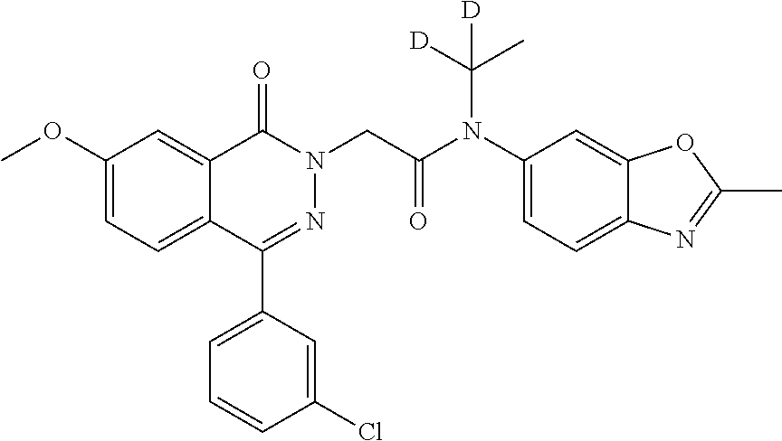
COC1=CC=C2C(=C1)C(=O)N(CC(=O)N(C(C)([D])[D])C1=CC=C3C(=C1)OC(C)=N3)N=C2C1=CC=CC(Cl)=C1
